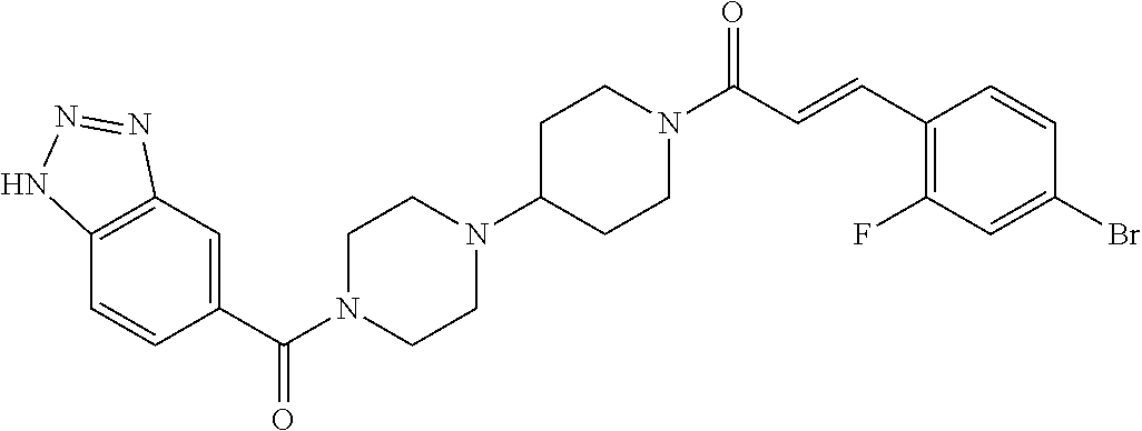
C1(C(N2CCN(C3CCN(C(C=CC4=C(F)C=C(Br)C=C4)=O)CC3)CC2)=O)=CC2=C(C=C1)NN=N2
